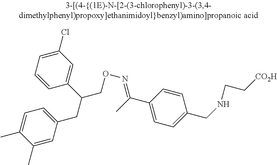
C1(CC(CON=C(C2=CC=C(CNCC[CO2H])C=C2)C)C2=CC(Cl)=CC=C2)=CC=C(C)C(C)=C1
